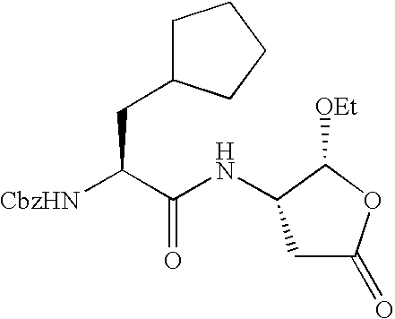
C1C(=O)OC([OEt])C1NC(C([CbzHN])CC1CCCC1)=O
